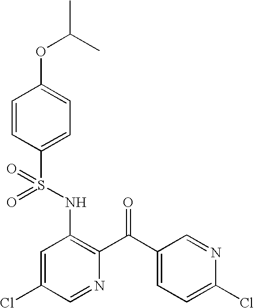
O=S(NC1=C(C(=O)C2=CC=C(Cl)N=C2)N=CC(Cl)=C1)(=O)C1=CC=C(OC(C)C)C=C1
